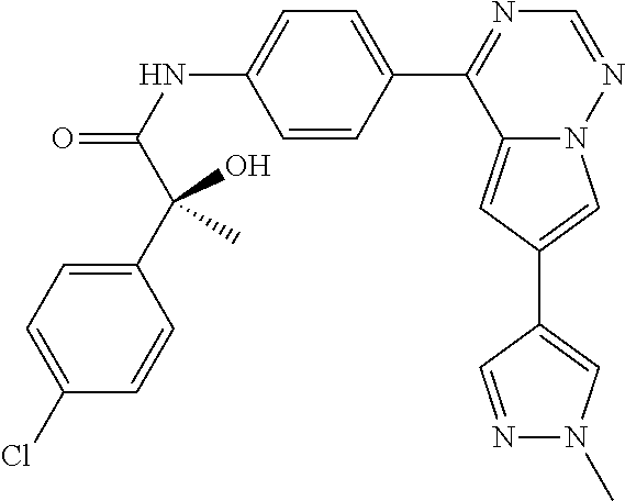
C12=CC(C3=CN(C)N=C3)=CN1N=CN=C2C1=CC=C(NC(=O)C(C2=CC=C(Cl)C=C2)(O)C)C=C1
